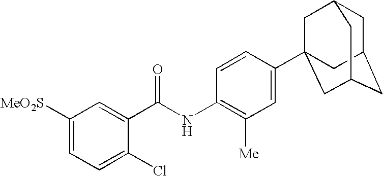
C1([MeO2S])=CC=C(Cl)C(C(NC2=C([Me])C=C(C34CC5CC(CC(C3)C5)C4)C=C2)=O)=C1
